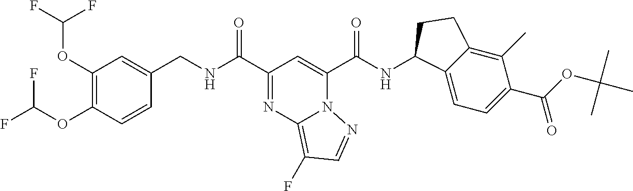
C1(OC(F)F)=C(OC(F)F)C=CC(CNC(C2=NC3=C(F)C=NN3C(C(NC3C4=CC=C(C(=O)OC(C)(C)C)C(C)=C4CC3)=O)=C2)=O)=C1
